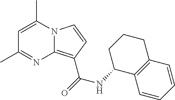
N12C(=C(C(=O)NC3C4=C(CCC3)C=CC=C4)C=C1)N=C(C)C=C2C
